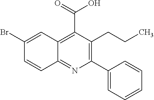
C12=NC(C3=CC=CC=C3)=C(CCC)C(C(=O)O)=C1C=C(Br)C=C2
